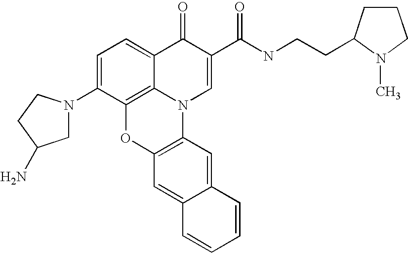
C1=C(N2CC(N)CC2)C2=C3C(=C1)C(=O)C(C(=O)NCCC1CCCN1C)=CN3C1=C(O2)C=C2C(=C1)C=CC=C2
